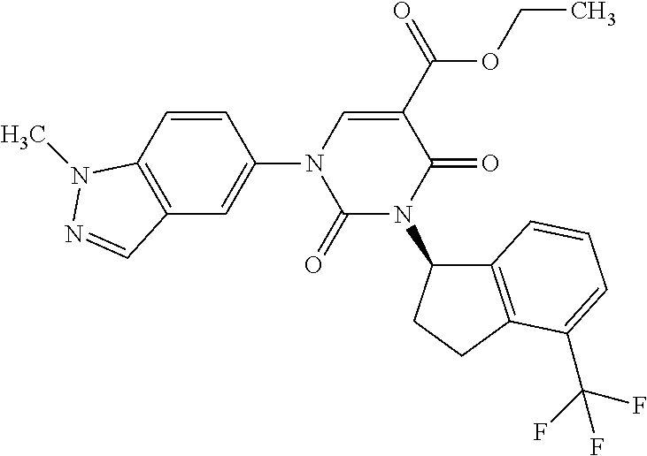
C1(=O)N(C2C3=C(CC2)C(C(F)(F)F)=CC=C3)C(=O)C(C(OCC)=O)=CN1C1=CC2=C(C=C1)N(C)N=C2
